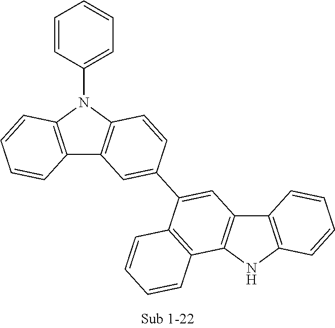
C12=C(N(C3=CC=CC=C3)C3=C1C=C(C1=CC4=C(NC5=C4C=CC=C5)C4=C1C=CC=C4)C=C3)C=CC=C2
